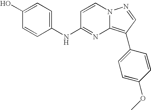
C1(O)=CC=C(NC2=NC3=C(C4=CC=C(OC)C=C4)C=NN3C=C2)C=C1
